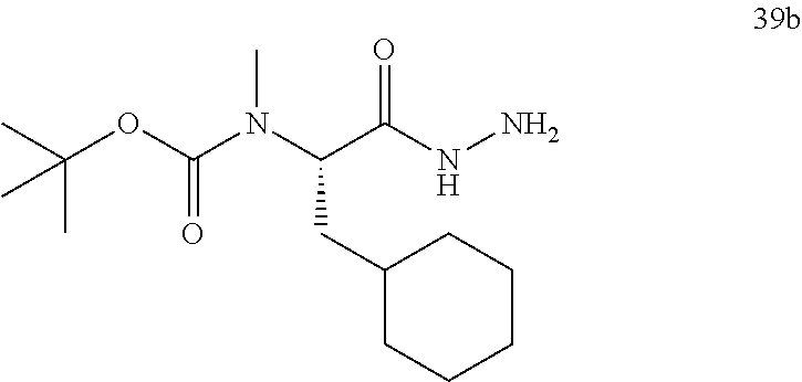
C(C(NN)=O)(N(C(OC(C)(C)C)=O)C)CC1CCCCC1
